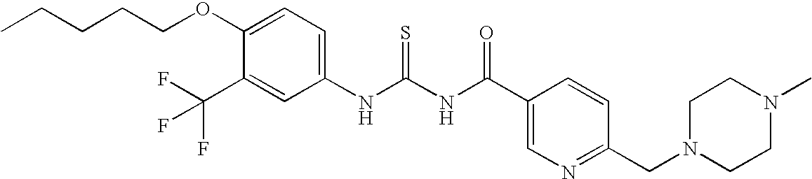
CCCCCOC1=CC=C(NC(NC(C2=CN=C(CN3CCN(C)CC3)C=C2)=O)=S)C=C1C(F)(F)F
